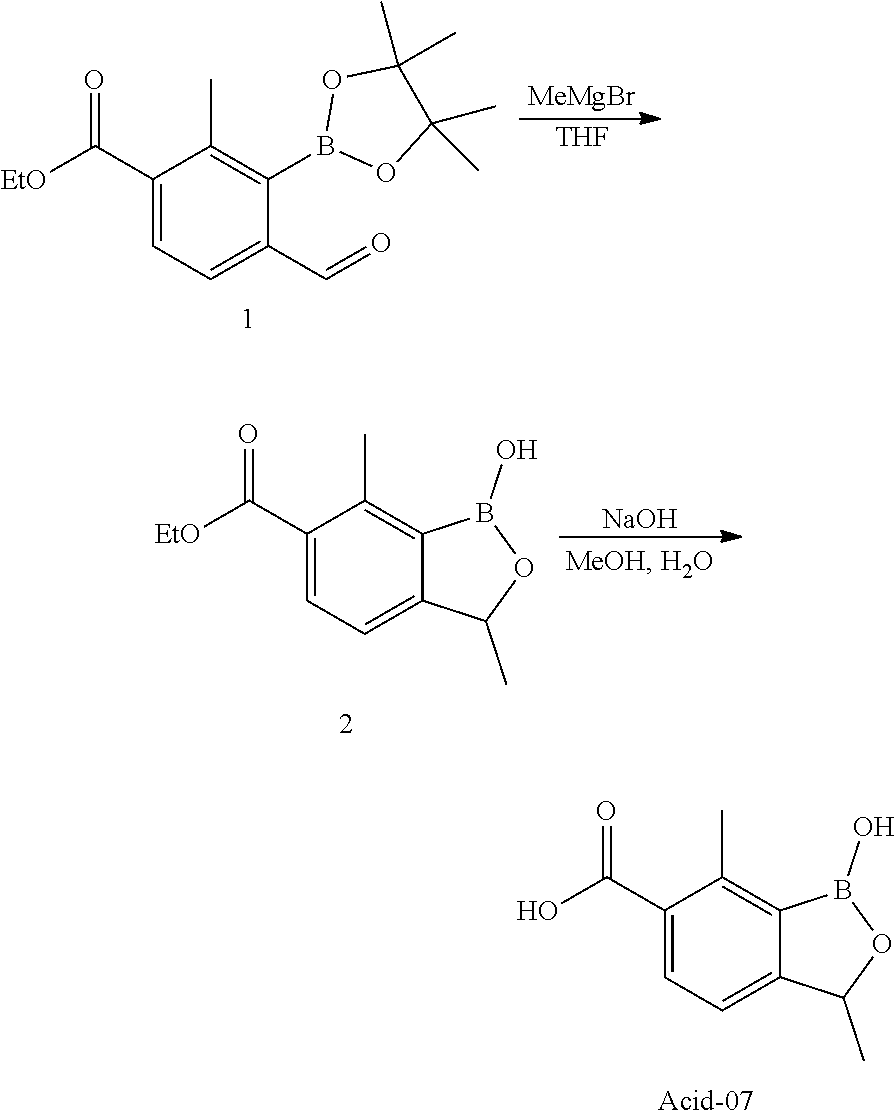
C1(C(O)=O)=CC=C2C(=C1C)B(O)OC2C.C1(C([EtO])=O)=CC=C(C=O)C(B2OC(C)(C)C(C)(C)O2)=C1C.[MeMgBr].[THF].C1(C([EtO])=O)=CC=C2C(=C1C)B(O)OC2C.[NaOH]
